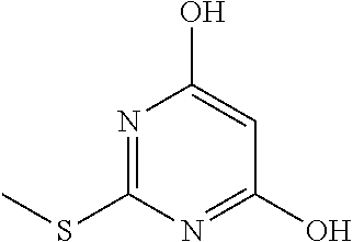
N1=C(SC)N=C(O)C=C1O
